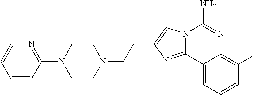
C(C1=CN2C(=N1)C1=CC=CC(F)=C1N=C2N)CN1CCN(C2=NC=CC=C2)CC1
